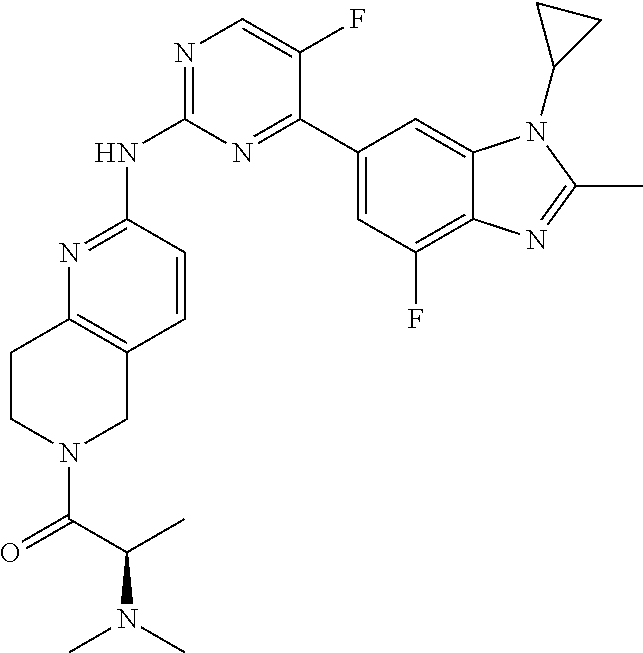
N1=C(NC2=NC=C(F)C(C3=CC(F)=C4C(=C3)N(C3CC3)C(C)=N4)=N2)C=CC2=C1CCN(C(=O)C(C)N(C)C)C2
